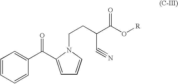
C1=C(C(C2=CC=CC=C2)=O)N(CCC(C(O[R])=O)C#N)C=C1
